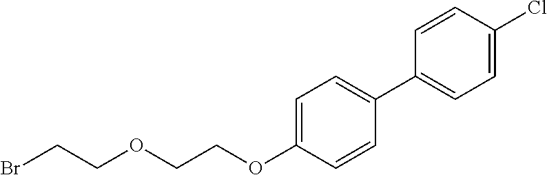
BrCCOCCOC1=CC=C(C2=CC=C(Cl)C=C2)C=C1
